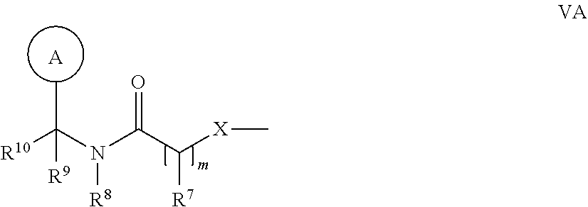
CC(N(C(C([X]C)[R7])=O)[R8])([R10])[R9].[A]
